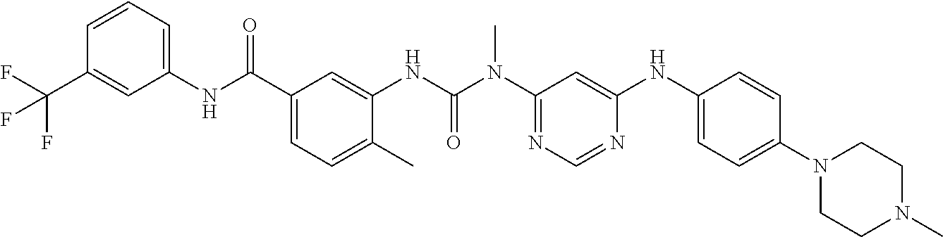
C1=CC=C(NC(C2=CC=C(C)C(NC(N(C3=NC=NC(NC4=CC=C(N5CCN(C)CC5)C=C4)=C3)C)=O)=C2)=O)C=C1C(F)(F)F
